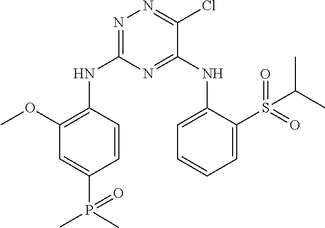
N1=C(NC2=C(OC)C=C(P(=O)(C)C)C=C2)N=C(NC2=CC=CC=C2S(=O)(=O)C(C)C)C(Cl)=N1
